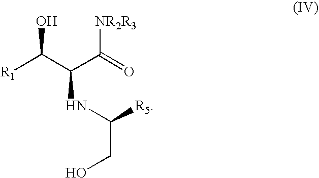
C(NC([R5])CO)(C(=O)[NR2R3])C([R1])O
